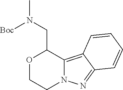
CN(CC1OCCN2C1=C1C(=N2)C=CC=C1)[Boc]
